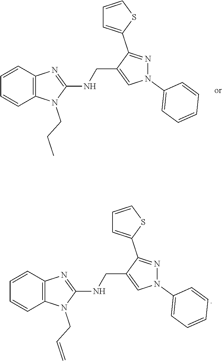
C1=CC2=C(C=C1)N(CCC)C(NCC1=CN(C3=CC=CC=C3)N=C1C1=CC=CS1)=N2.C1=CC2=C(C=C1)N(CC=C)C(NCC1=CN(C3=CC=CC=C3)N=C1C1=CC=CS1)=N2
